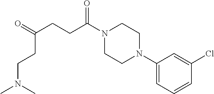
C1(N2CCN(C(CCC(=O)CCN(C)C)=O)CC2)=CC=CC(Cl)=C1
